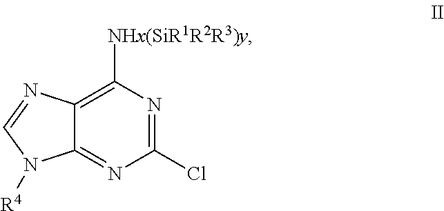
[R4]N1C2=NC(Cl)=NC([NHx(SiR1R2R3)y])=C2N=C1
